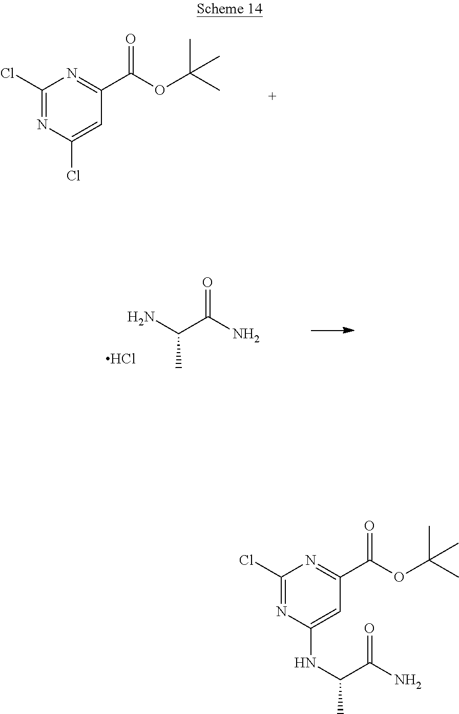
C1(Cl)=NC(Cl)=CC(C(OC(C)(C)C)=O)=N1.NC(C(=O)N)C.Cl.C1(Cl)=NC(NC(C)C(N)=O)=CC(C(OC(C)(C)C)=O)=N1
